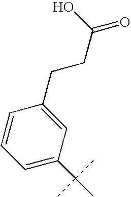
C1=C(C(C)(C)C)C=C(CCC(=O)O)C=C1
